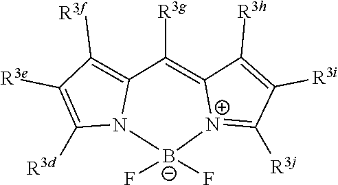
C1([R3f])=C2N(C([R3d])=C1[R3e])[B-](F)(F)[N+]1=C([R3j])C([R3i])=C([R3h])C1=C2[R3g]
